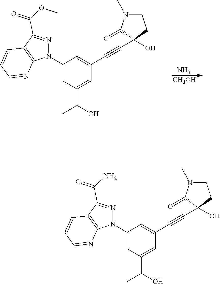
N.[CH3OH].N1=C(C(OC)=O)C2=C(N1C1=CC(C(O)C)=CC(C#CC3(O)C(=O)N(C)CC3)=C1)N=CC=C2.N1=C(C(N)=O)C2=C(N1C1=CC(C(O)C)=CC(C#CC3(O)C(=O)N(C)CC3)=C1)N=CC=C2
